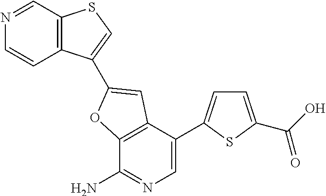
C12=C(C(C3=CC=C(C(O)=O)S3)=CN=C1N)C=C(C1=CSC3=C1C=CN=C3)O2
